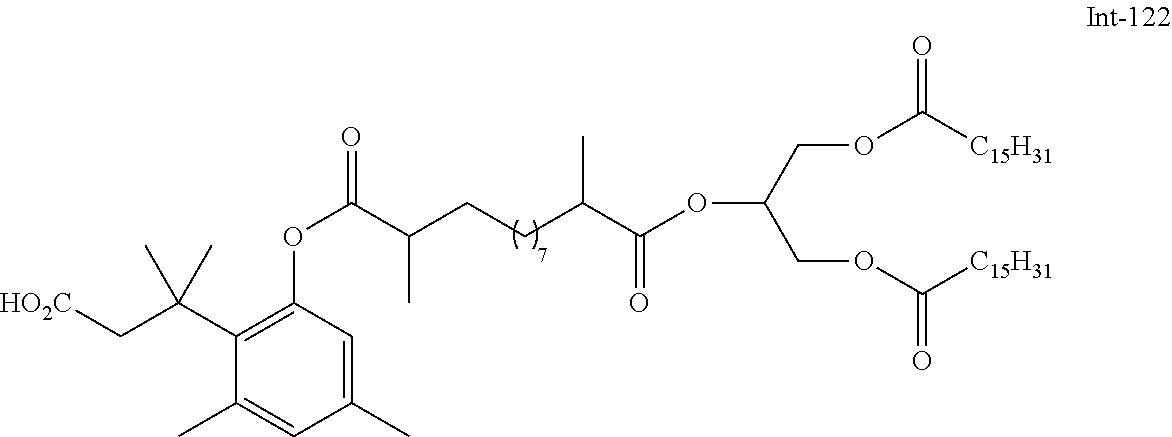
C(OC([C15H31])=O)C(COC([C15H31])=O)OC(C(C)CCC(C(OC1=C(C(C[HO2C])(C)C)C(C)=CC(C)=C1)=O)C)=O
